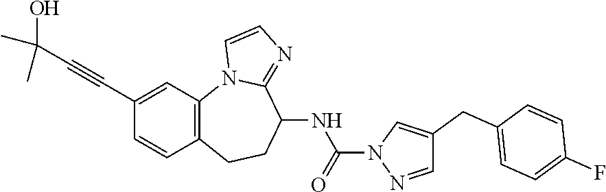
C12=C(CCC(NC(=O)N3N=CC(CC4=CC=C(F)C=C4)=C3)C3=NC=CN13)C=CC(C#CC(O)(C)C)=C2
